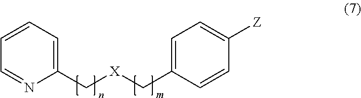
C1(C[X]CC2=CC=C([Z])C=C2)=CC=CC=N1
